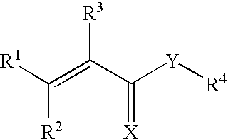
[R1]C(=C(C([Y][R4])=[X])[R3])[R2]
